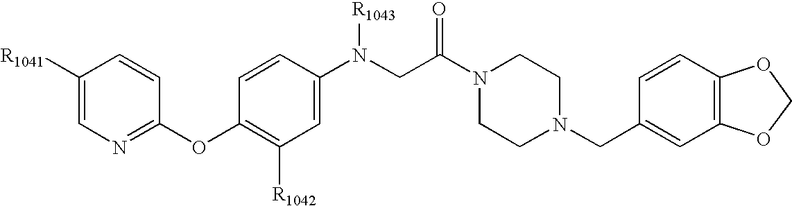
[R1041]C1=CN=C(OC2=C([R1042])C=C(N(CC(N3CCN(CC4=CC5=C(C=C4)OCO5)CC3)=O)[R1043])C=C2)C=C1
